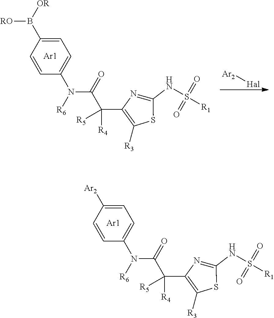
N(C(C(C1=C([R3])SC(NS(=O)(=O)[R1])=N1)([R5])[R4])=O)([R6])C1=CC=C(B([RO])[OR])C=C1.[Ar1].[Ar2][Hal].N(C(C(C1=C([R3])SC(NS(=O)(=O)[R1])=N1)([R5])[R4])=O)([R6])C1=CC=C([Ar2])C=C1.[Ar1]
